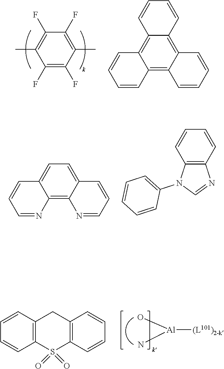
C1(F)=C(C)C(F)=C(F)C(C)=C1F.C12=C3C(=C4C(=C1C=CC=C2)C=CC=C4)C=CC=C3.C1=C2C(=C3C(=C1)C=CC=N3)N=CC=C2.C1=CC2=C(C=C1)N=CN2C1=CC=CC=C1.[(L101)2-k][Al](O)N.C1=CC=CC2=C1CC1=C(S2(=O)=O)C=CC=C1
